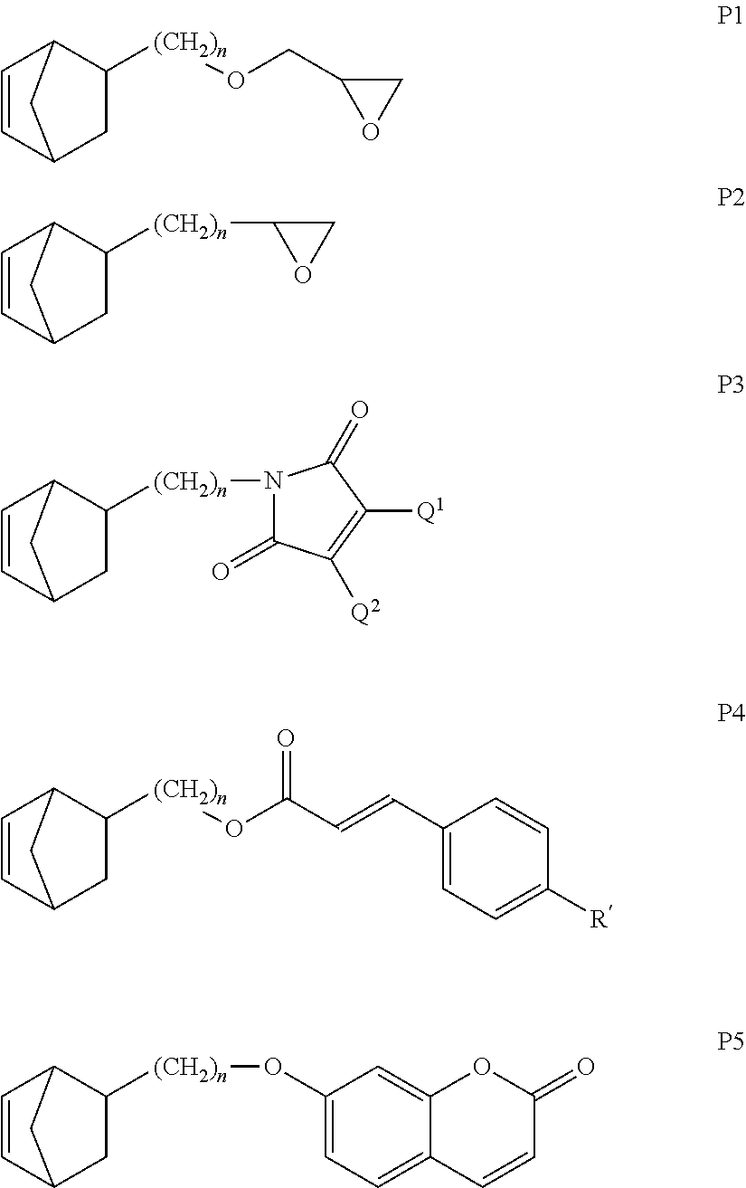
C1=CC2CC([(CH2)n]OCC3OC3)C1C2.C1=CC2CC([(CH2)n]C3OC3)C1C2.C1=CC2CC([(CH2)n]N3C(=O)C([Q2])=C([Q1])C3=O)C1C2.C1=CC2CC([(CH2)n]OC(C=CC3=CC=C([R])C=C3)=O)C1C2.C1=CC2CC([(CH2)n]OC3=CC=C4C(=C3)OC(=O)C=C4)C1C2
